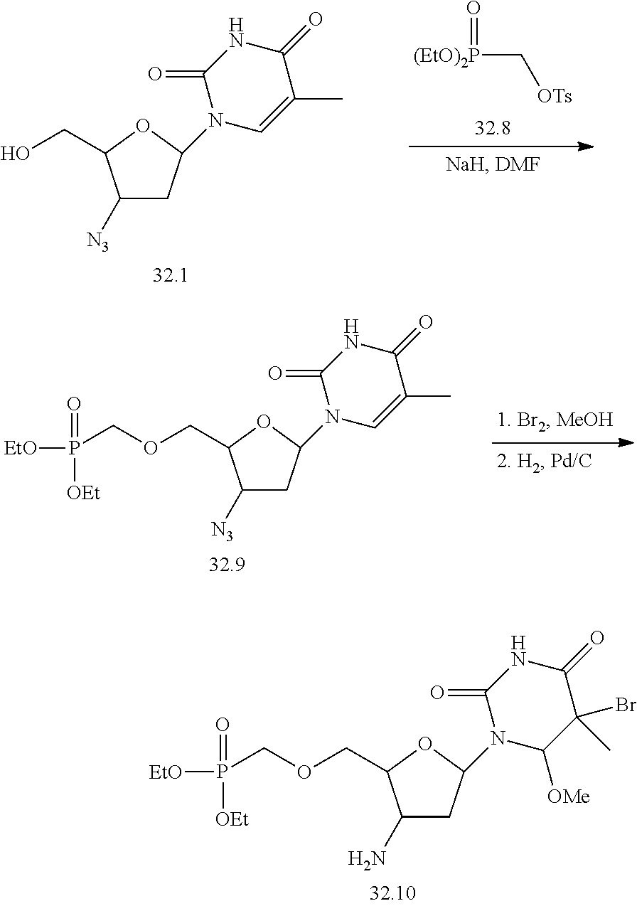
C1(N)CC(N2C([OMe])C(Br)(C)C(=O)NC2=O)OC1COCP(=O)([OEt])[EtO].[(EtO)2P](C[OTs])=O.C1([N3])CC(N2C=C(C)C(=O)NC2=O)OC1CO.C1([N3])CC(N2C=C(C)C(=O)NC2=O)OC1COCP(=O)([OEt])[EtO]
